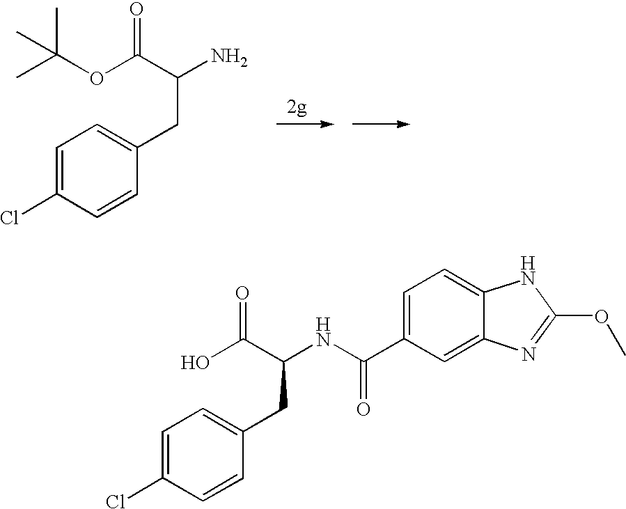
C1=C(Cl)C=CC(CC(N)C(OC(C)(C)C)=O)=C1.C1=C(Cl)C=CC(CC(NC(C2=CC=C3C(=C2)N=C(OC)N3)=O)C(O)=O)=C1
